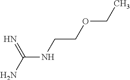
N(C(=N)N)CCOCC
